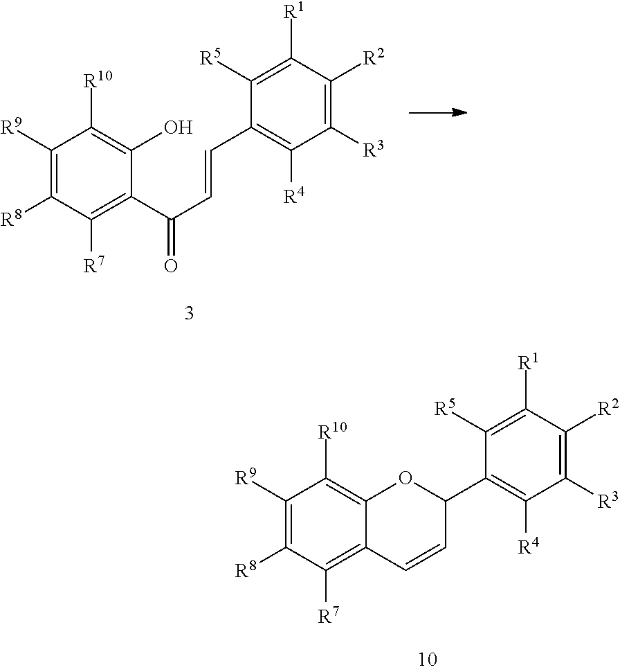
C1([R9])=C([R8])C([R7])=C(C(C=CC2=C([R4])C([R3])=C([R2])C([R1])=C2[R5])=O)C(O)=C1[R10].C1([R9])=C([R8])C([R7])=C2C(=C1[R10])OC(C1=C([R4])C([R3])=C([R2])C([R1])=C1[R5])C=C2
